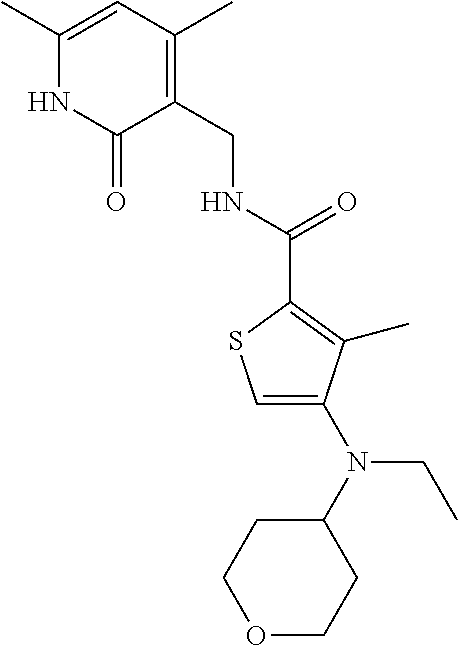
C1(CNC(=O)C2=C(C)C(N(C3CCOCC3)CC)=CS2)=C(C)C=C(C)NC1=O
